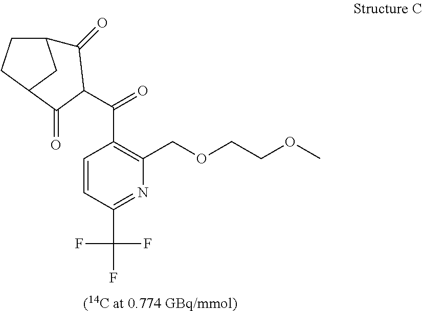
C1=CC(C(F)(F)F)=NC(COCCOC)=C1C(=O)C1C(=O)C2CCC(C2)C1=O.[(14C at 0.774 GBq/mmol)]
